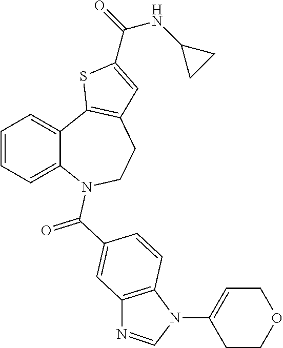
C1=CC=C2C(=C1)C1=C(CCN2C(C2=CC3=C(C=C2)N(C2=CCOCC2)C=N3)=O)C=C(C(=O)NC2CC2)S1
